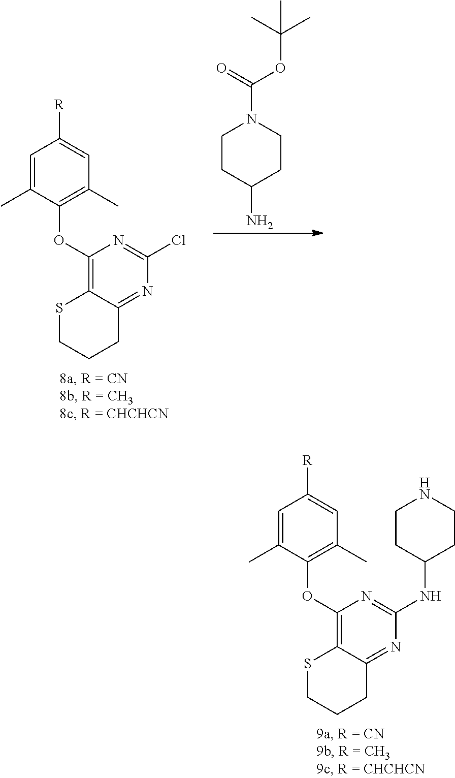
C1=C(C)C(OC2=C3C(=NC(NC4CCNCC4)=N2)CCCS3)=C(C)C=C1[R].C1=C(C)C(OC2=C3C(=NC(Cl)=N2)CCCS3)=C(C)C=C1[R].C1CC(N)CCN1C(OC(C)(C)C)=O
